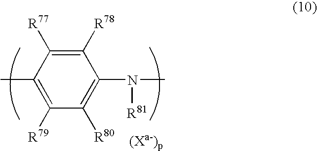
C1([R79])=C(C)C([R77])=C([R78])C(N(C)[R81])=C1[R80]
